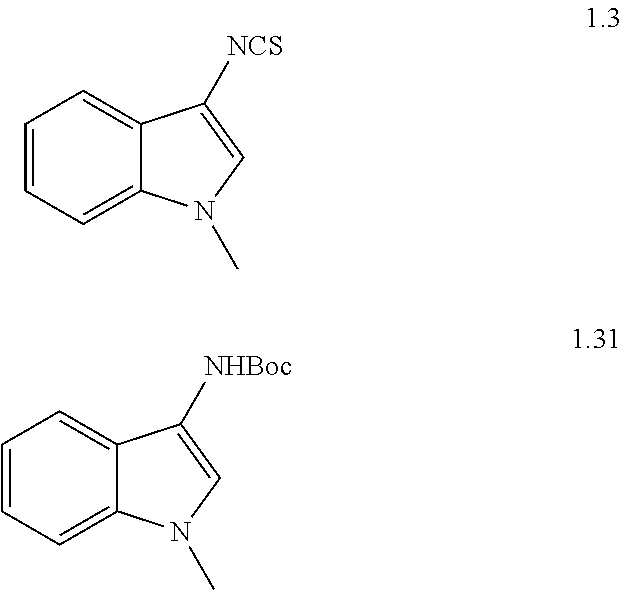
C1=CC=C2C(=C1)C([NCS])=CN2C.C1=CC=C2C(=C1)C([NHBoc])=CN2C
